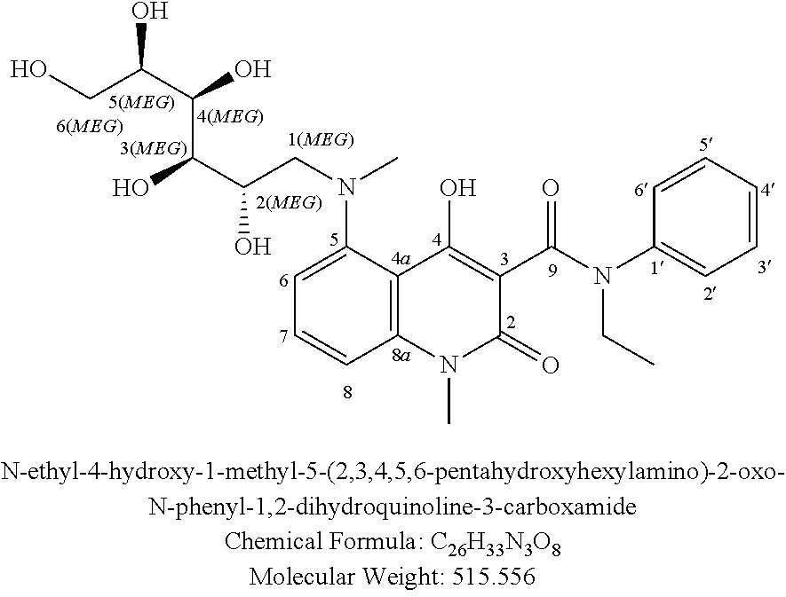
C1=C(N(CC(C(C(C(O)CO)O)O)O)C)C2=C(C=C1)N(C)C(=O)C(C(N(C1=CC=CC=C1)CC)=O)=C2O
